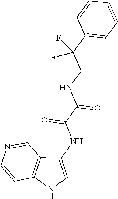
N1=CC2=C(C=C1)NC=C2NC(=O)C(=O)NCC(C1=CC=CC=C1)(F)F
